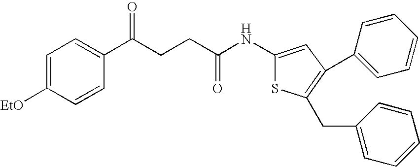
C1=C([EtO])C=CC(C(CCC(=O)NC2=CC(C3=CC=CC=C3)=C(CC3=CC=CC=C3)S2)=O)=C1
